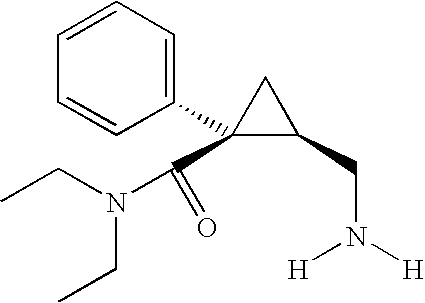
C1(C2(C(N(CC)CC)=O)C(CN([H])[H])C2)=CC=CC=C1
